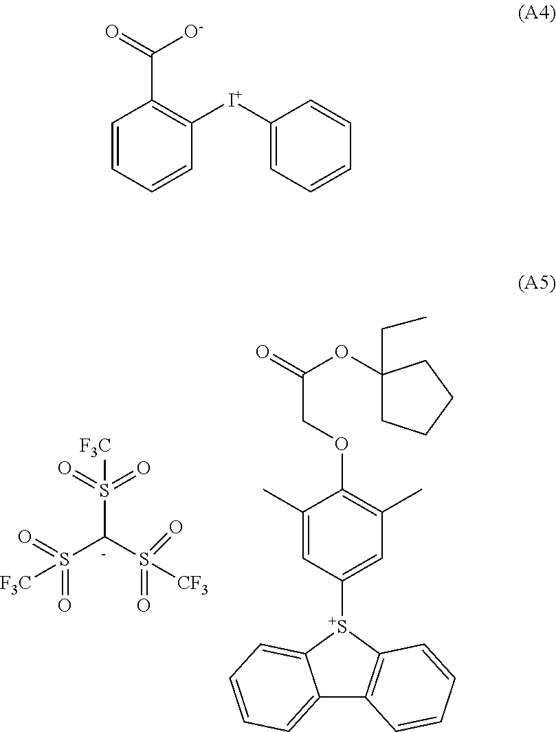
C1(C)=CC([S+]2C3=CC=CC=C3C3=C2C=CC=C3)=CC(C)=C1OCC(OC1(CC)CCCC1)=O.O=S(=O)([C-](S(=O)(=O)[CF3])S(=O)(=O)[F3C])[F3C].C1=CC=CC([I+]C2=CC=CC=C2)=C1C(=O)[O-]
